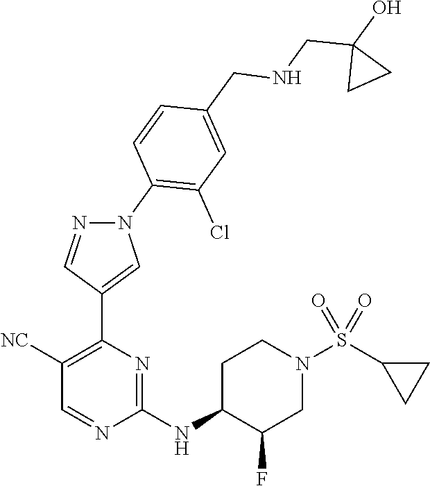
C1(NC2C(F)CN(S(C3CC3)(=O)=O)CC2)=NC(C2=CN(C3=C(Cl)C=C(CNCC4(O)CC4)C=C3)N=C2)=C([NC])C=N1
